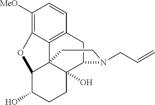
C1([MeO])=C2C3=C(C=C1)CC1C4(O)C3(C(C(O)CC4)O2)CCN1CC=C
